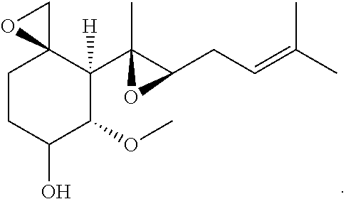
C1CC(O)C(OC)C([H])(C2(C)C(CC=C(C)C)O2)C12CO2
